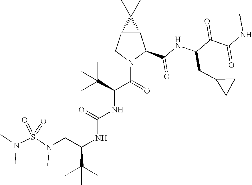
N(C(NC(C(=O)N1C(C(NC(C(C(NC)=O)=O)CC2CC2)=O)C2C(C1)C2(C)C)C(C)(C)C)=O)C(C(C)(C)C)CN(S(N(C)C)(=O)=O)C
